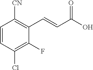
C1=CC(Cl)=C(F)C(C=CC(O)=O)=C1[CN]
